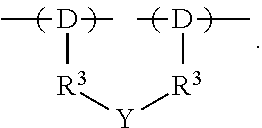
[R3]([Y][R3][D](C)C)[D](C)C
